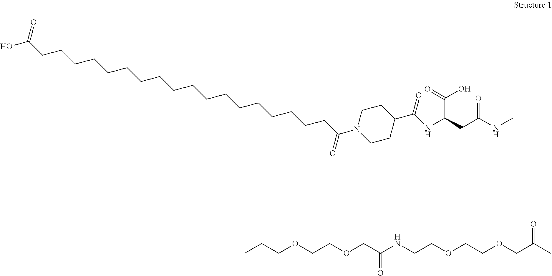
OC(CCCCCCCCCCCCCCCCCCC(N1CCC(C(NC(CC(NC)=O)C(=O)O)=O)CC1)=O)=O.CCCOCCOCC(NCCOCCOCC(C)=O)=O
